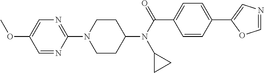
C1CC(N(C(C2=CC=C(C3=CN=CO3)C=C2)=O)C2CC2)CCN1C1=NC=C(OC)C=N1
